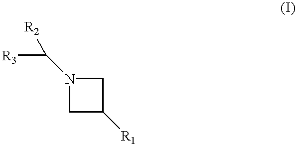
N1(C([R3])[R2])CC([R1])C1
